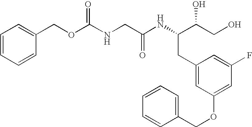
C1=CC=CC(COC(NCC(NC(C(CO)O)CC2=CC(OCC3=CC=CC=C3)=CC(F)=C2)=O)=O)=C1
